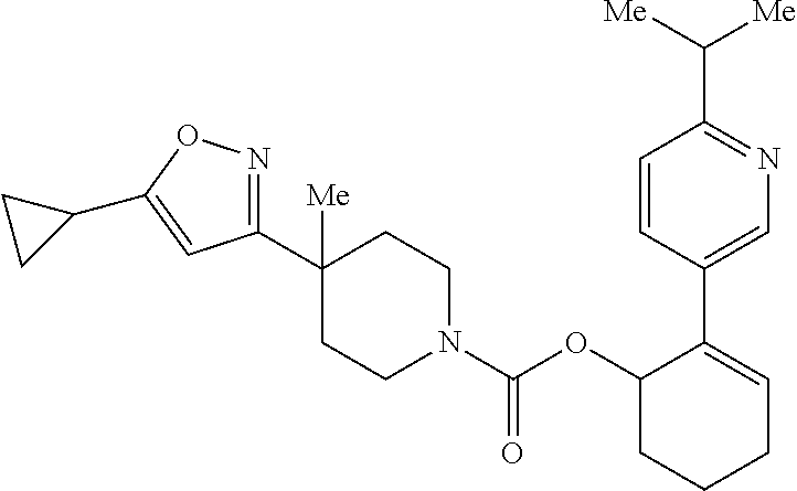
C1(C2([Me])CCN(C(OC3CCCC=C3C3=CN=C(C([Me])[Me])C=C3)=O)CC2)=NOC(C2CC2)=C1
